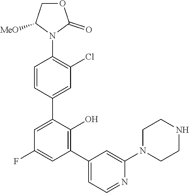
C1=C(C2=CC(Cl)=C(N3C(=O)OCC3[MeO])C=C2)C(O)=C(C2=CC=NC(N3CCNCC3)=C2)C=C1F
